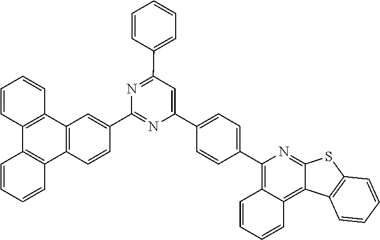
C1(C2=CC3=C(C4=C(C5=C3C=CC=C5)C=CC=C4)C=C2)=NC(C2=CC=C(C3=C4C=CC=CC4=C4C(=N3)SC3=C4C=CC=C3)C=C2)=CC(C2=CC=CC=C2)=N1
